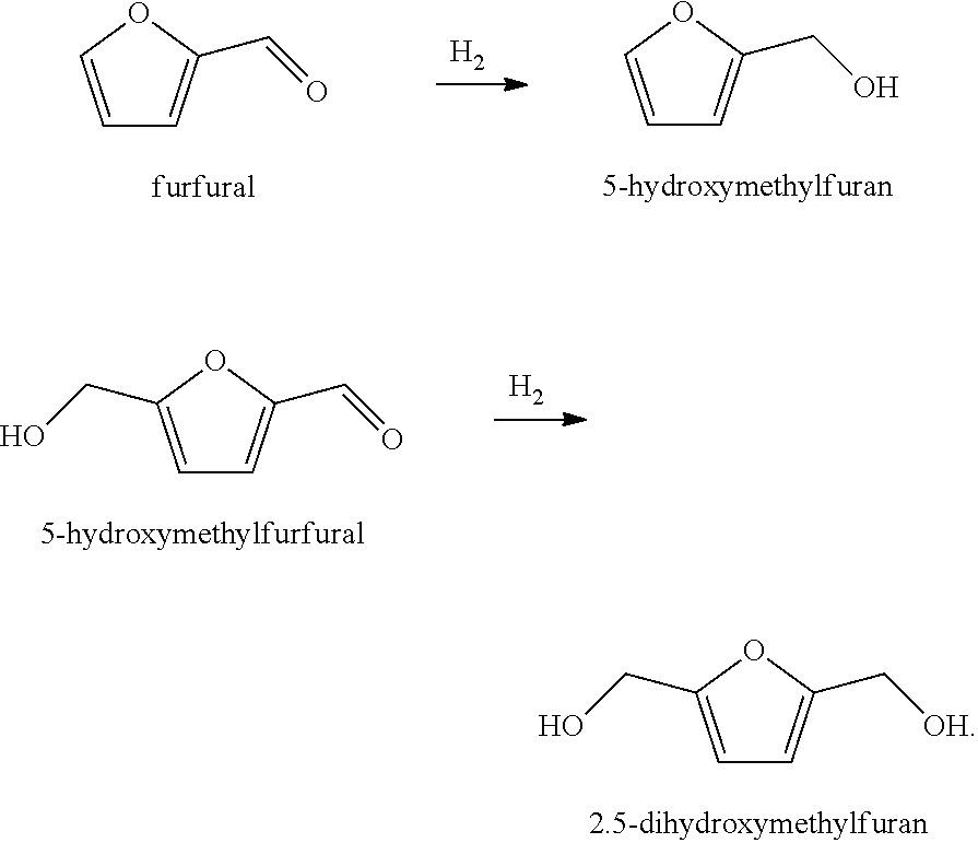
C1=COC(C=O)=C1.[H2].C1=COC(CO)=C1.C1=C(CO)OC(C=O)=C1.[H2].C1=C(CO)OC(C[OH])=C1
